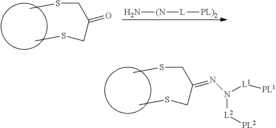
CSCC(CSC)=NN([L2][PL2])[L1][PL1].CSCC(CSC)=O.N[(N][L][PL)2]
